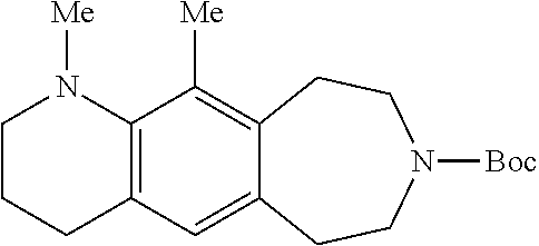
C12=C(C=C3C(=C1[Me])CCN([Boc])CC3)CCCN2[Me]
